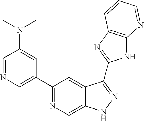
C1=NC=C(C2=NC=C3C(=C2)C(C2=NC4=C(N2)N=CC=C4)=NN3)C=C1N(C)C
